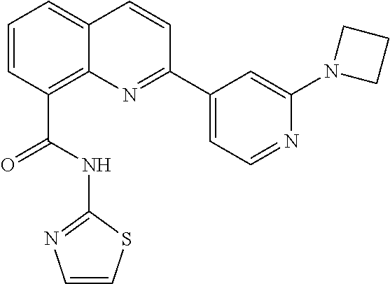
C1=CC(C(NC2=NC=CS2)=O)=C2C(=C1)C=CC(C1=CC=NC(N3CCC3)=C1)=N2
